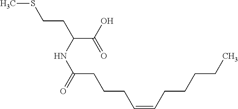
CSCCC(C(O)=O)NC(CCCC=CCCCCC)=O
